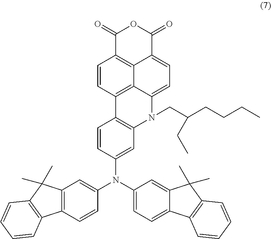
C1=CC2=C3C(=CC=C4C(=O)OC(=O)C1=C43)N(CC(CCCC)CC)C1=C2C=CC(N(C2=CC=C3C(=C2)C(C)(C)C2=C3C=CC=C2)C2=CC3=C(C=C2)C2=C(C3(C)C)C=CC=C2)=C1
